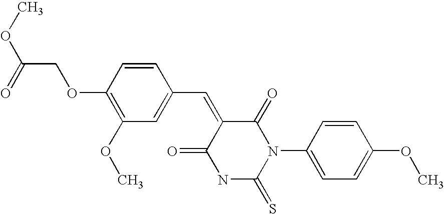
S=C1N(C2=CC=C(OC)C=C2)C(=O)C(=CC2=CC(OC)=C(OCC(=O)OC)C=C2)C(=O)N1
